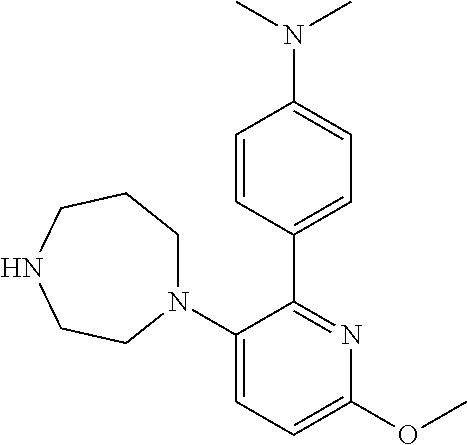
C1=CC(C2=NC(OC)=CC=C2N2CCCNCC2)=CC=C1N(C)C
